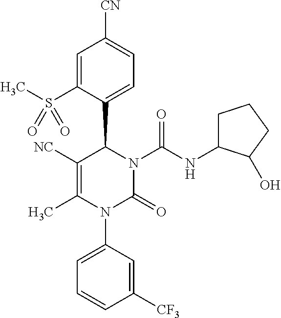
C1=C(S(C)(=O)=O)C(C2N(C(NC3CCCC3O)=O)C(=O)N(C3=CC=CC([CF3])=C3)C(C)=C2[NC])=CC=C1[CN]
